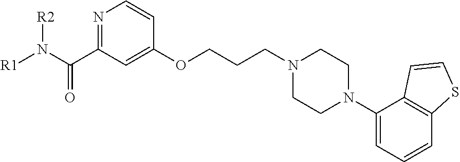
N1=C(C(N([R1])[R2])=O)C=C(OCCCN2CCN(C3=CC=CC4=C3C=CS4)CC2)C=C1
